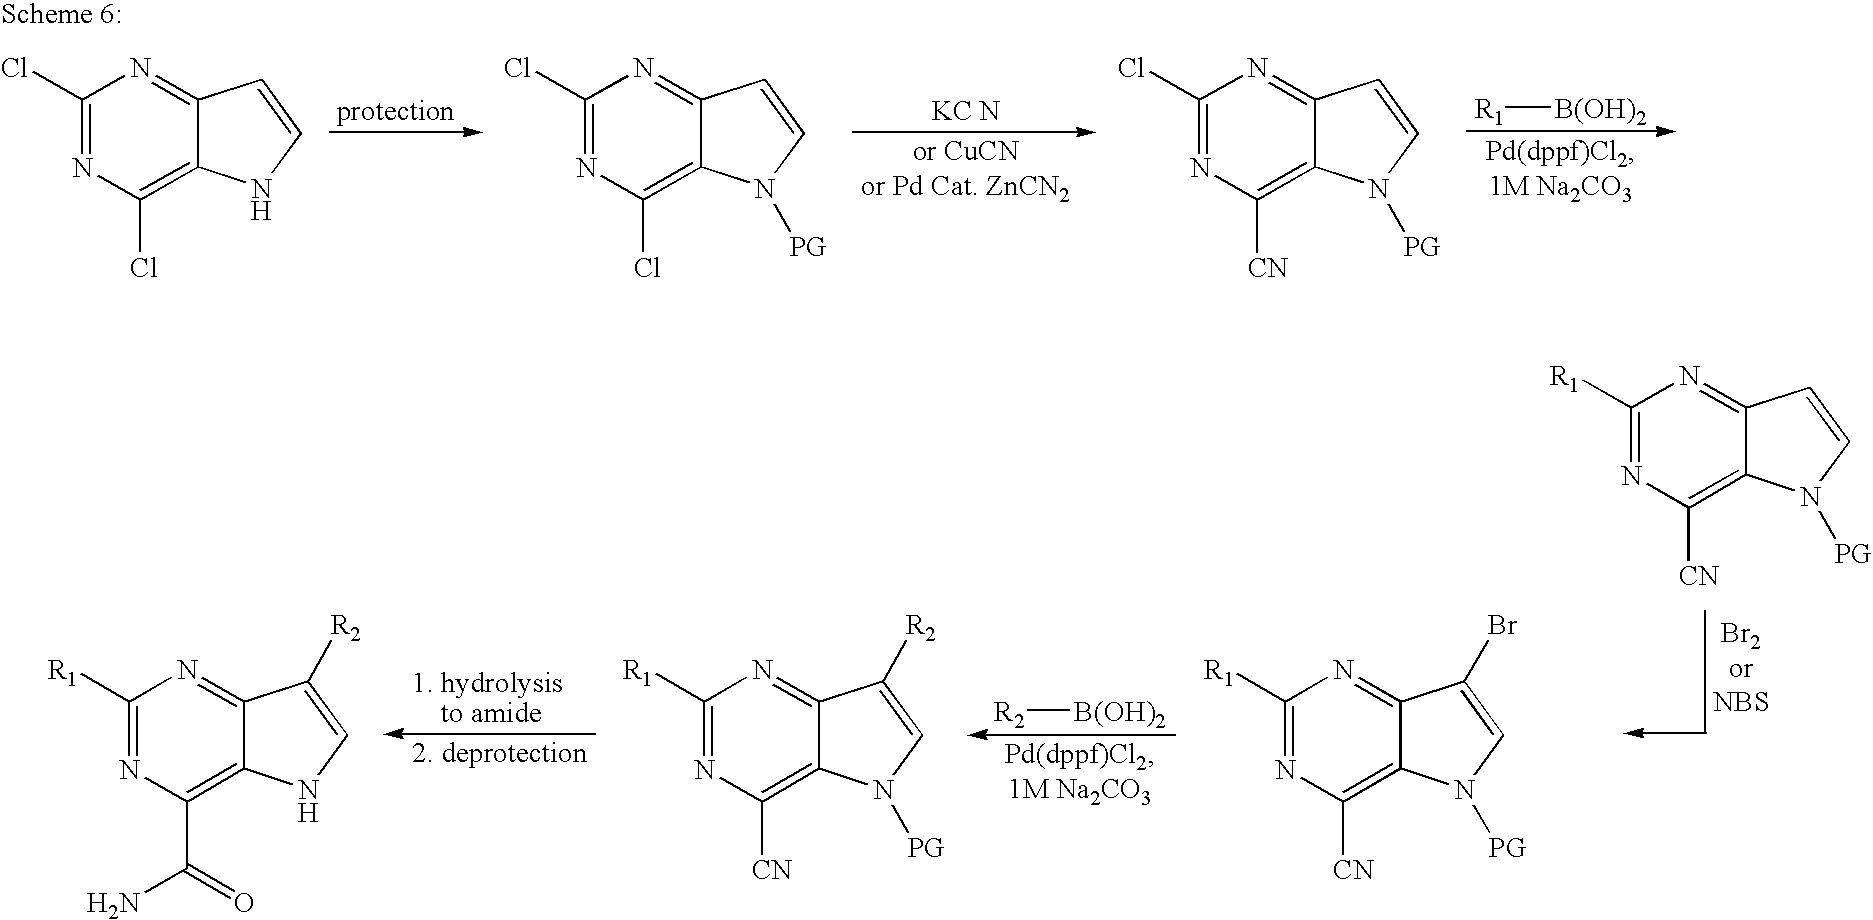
[R1][B(OH)2].C1(Cl)=NC(Cl)=C2C(=N1)C=CN2.C1(Cl)=NC(Cl)=C2C(=N1)C=CN2[PG].C1(Cl)=NC([CN])=C2C(=N1)C=CN2[PG].C1([R1])=NC([CN])=C2C(=N1)C=CN2[PG].[R2][B(OH)2].C1([R1])=NC([CN])=C2C(=N1)C(Br)=CN2[PG].C1([R1])=NC([CN])=C2C(=N1)C([R2])=CN2[PG].C1([R1])=NC(C(=O)N)=C2C(=N1)C([R2])=CN2
